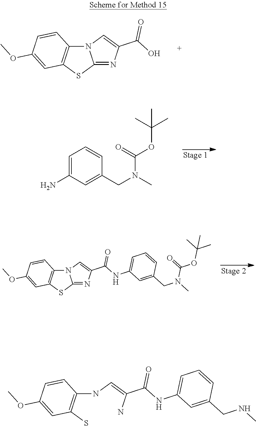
O(C)C1=CC2=C(C=C1)N1C(=NC(C(=O)O)=C1)S2.C1(N)=CC=CC(CN(C(=O)OC(C)(C)C)C)=C1.N(C)(C(OC(C)(C)C)=O)CC1=CC(NC(C2=CN3C(=N2)SC2=C3C=CC(OC)=C2)=O)=CC=C1.N(C=C(C(=O)NC1=CC=CC(CNC)=C1)N)C1=C(S)C=C(OC)C=C1
